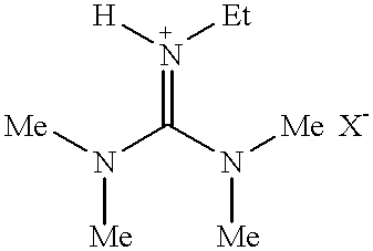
[N+](=C(N([Me])[Me])N([Me])[Me])([H])[Et]
